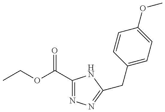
CCOC(C1=NN=C(CC2=CC=C(OC)C=C2)N1)=O
